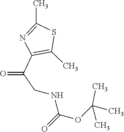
C1(C)=NC(C(CNC(OC(C)(C)C)=O)=O)=C(C)S1
